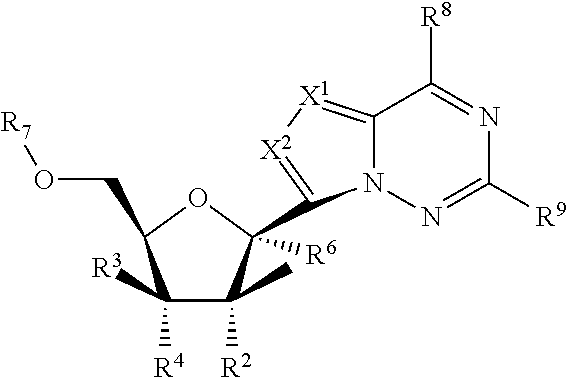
C1([R3])([R4])C([R2])(C)C(C2=[X2][X1]=C3N2N=C([R9])N=C3[R8])([R6])OC1CO[R7]
